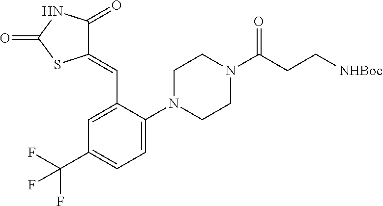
C1(=CC2=CC(C(F)(F)F)=CC=C2N2CCN(C(CC[NHBoc])=O)CC2)C(=O)NC(=O)S1
